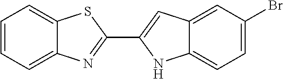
C12=CC=C(Br)C=C1C=C(C1=NC3=CC=CC=C3S1)N2
